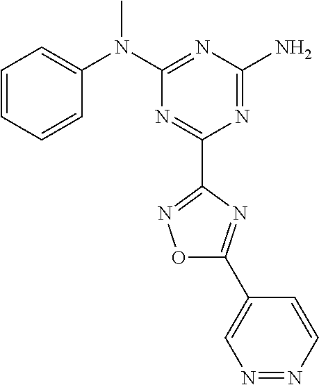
C1=CC=CC(N(C2=NC(N)=NC(C3=NOC(C4=CN=NC=C4)=N3)=N2)C)=C1
